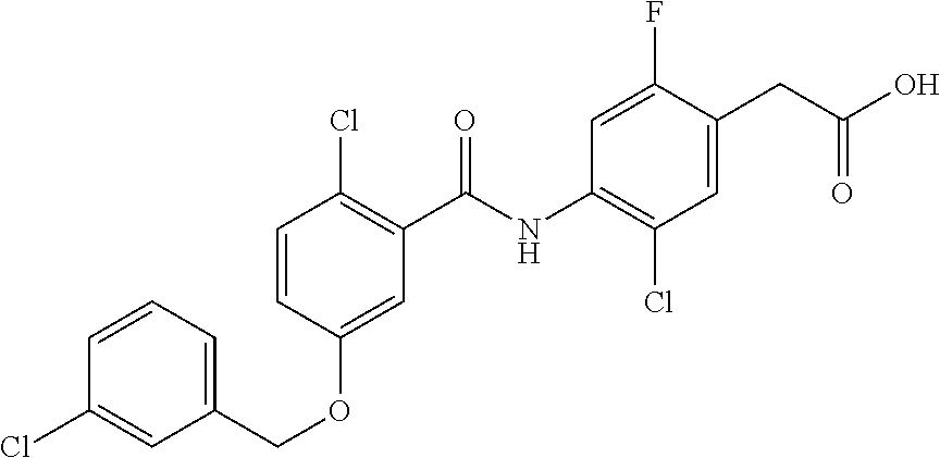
C1=CC(OCC2=CC=CC(Cl)=C2)=CC(C(NC2=C(Cl)C=C(CC(O)=O)C(F)=C2)=O)=C1Cl
